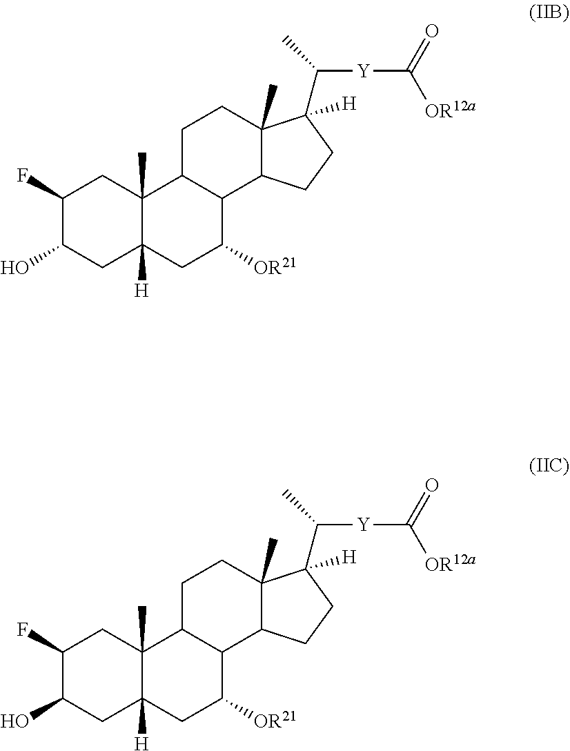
C1C2([H])C(C)(CC(F)C1O)C1CCC3(C)C([H])(C(C)[Y]C([OR12a])=O)CCC3C1C([OR21])C2.C1C2([H])C(C)(CC(F)C1O)C1CCC3(C)C([H])(C(C)[Y]C([OR12a])=O)CCC3C1C([OR21])C2
